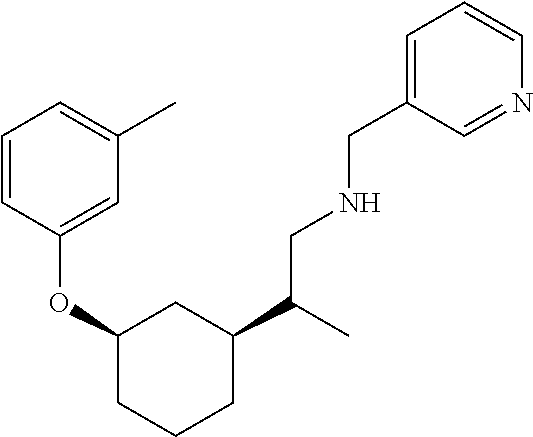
C1(C(CNCC2=CC=CN=C2)C)CC(OC2=CC(C)=CC=C2)CCC1
